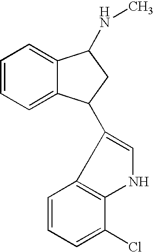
C1=C2C(=CC=C1)C(NC)CC2C1=CNC2=C1C=CC=C2Cl
